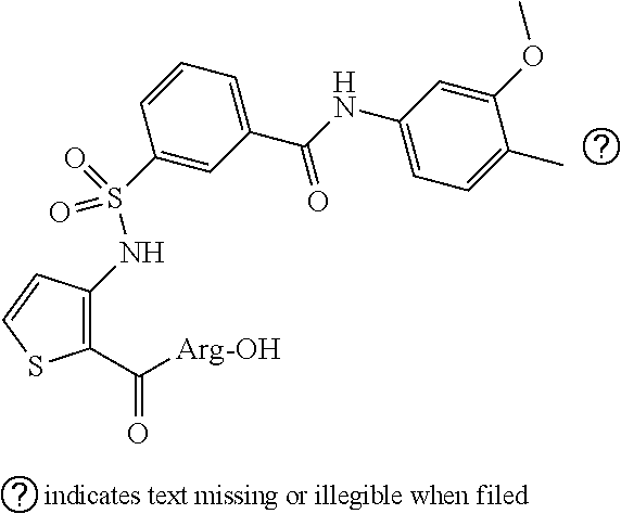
C1(C([Arg-OH])=O)=C(NS(=O)(=O)C2=CC(C(NC3=CC=C(C)C(OC)=C3)=O)=CC=C2)C=CS1
